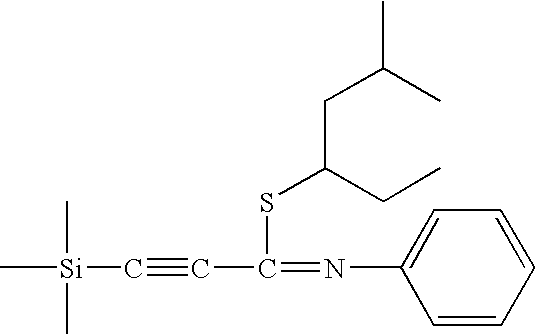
C(#CC(=NC1=CC=CC=C1)SC(CC)CC(C)C)[Si](C)(C)C
